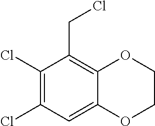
C1(Cl)=C(Cl)C=C2C(=C1CCl)OCCO2
